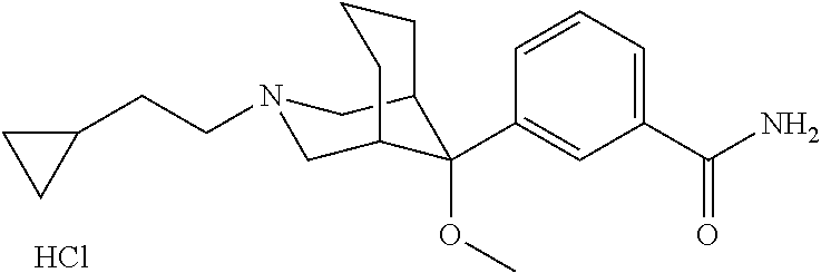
C1(C(N)=O)=CC=CC(C2(OC)C3CN(CCC4CC4)CC2CCC3)=C1.Cl
